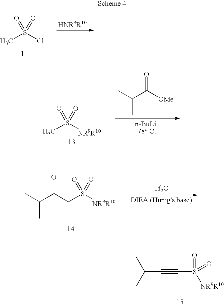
CS(Cl)(=O)=O.[Tf2O].C(C(CS([NR9R10])(=O)=O)=O)(C)C.CC(C)C#CS(=O)(=O)[NR9R10].C(C([OMe])=O)(C)C.CS(=O)(=O)[NR9R10]
